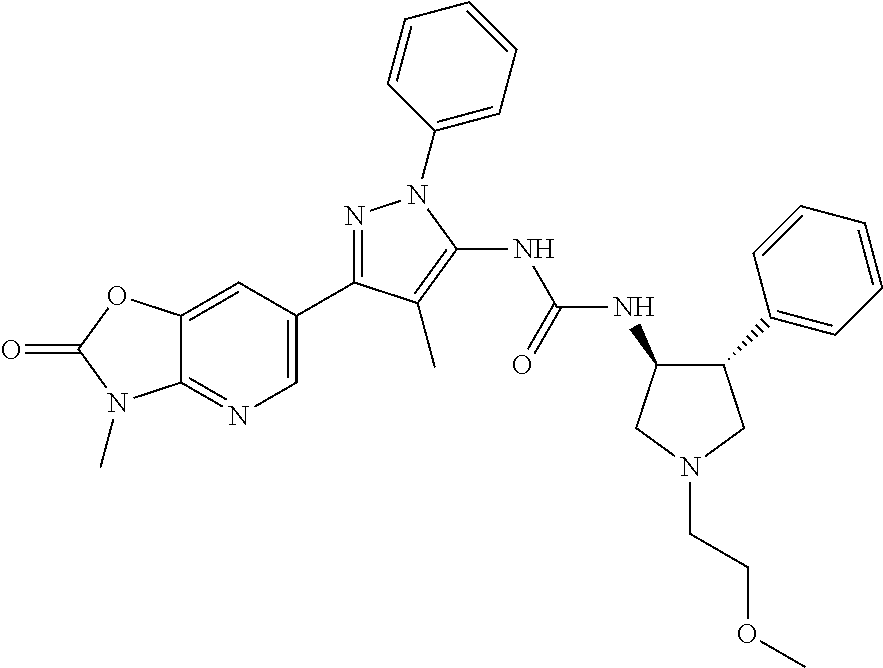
N1=C(C2=CN=C3C(=C2)OC(=O)N3C)C(C)=C(NC(NC2C(C3=CC=CC=C3)CN(CCOC)C2)=O)N1C1=CC=CC=C1
